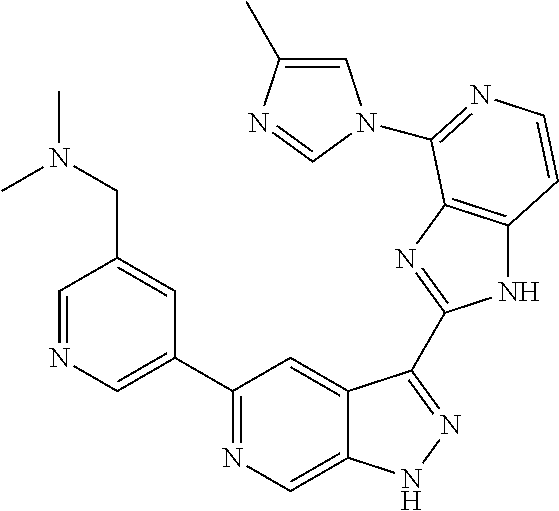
C1=NC=C(C2=NC=C3C(=C2)C(C2=NC4=C(N2)C=CN=C4N2C=C(C)N=C2)=NN3)C=C1CN(C)C
